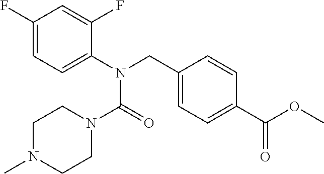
C1(F)=CC=C(N(CC2=CC=C(C(OC)=O)C=C2)C(=O)N2CCN(C)CC2)C(F)=C1
